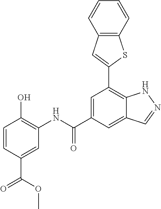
O=C(OC)C1=CC(NC(C2=CC(C3=CC4=C(S3)C=CC=C4)=C3C(=C2)C=NN3)=O)=C(O)C=C1
